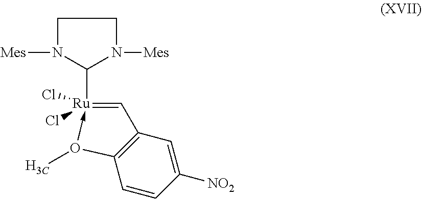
[Mes]N1C([Ru]2(Cl)(Cl)-O(C)C3=C(C=2)C=C([NO2])C=C3)N([Mes])CC1
